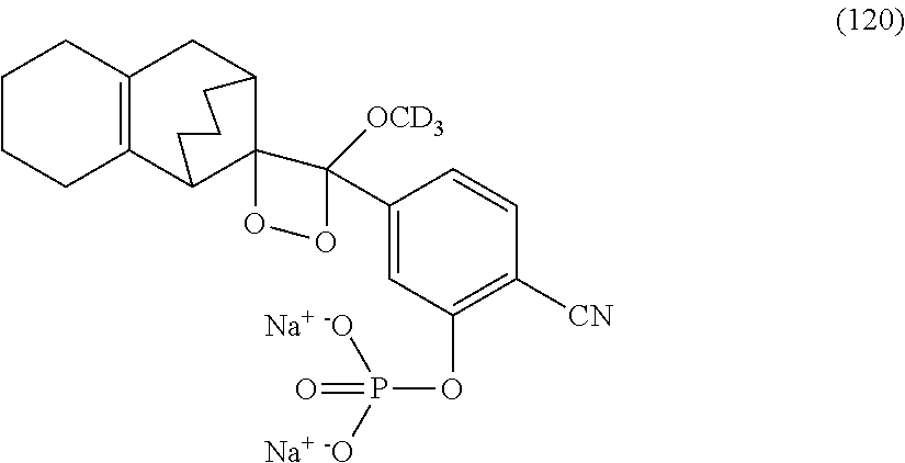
C1(C2([OCD3])C3(C4CC5=C(C3CCC4)CCCC5)OO2)=CC(OP([Na+ -O])([Na+ -O])=O)=C([CN])C=C1
